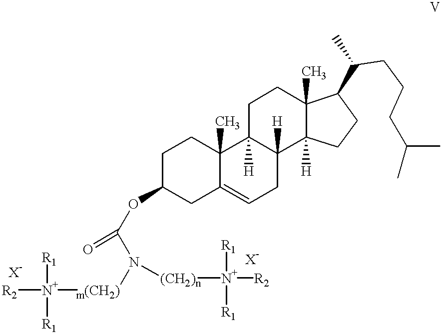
C1C(OC(=O)N([m(CH2)][N+]([R2])([R1])[R1])[(CH2)n][N+]([R1])([R1])[R2])CC2=CCC3([H])C([H])(C2(C)C1)CCC1(C)C3([H])CCC1C(CCCC(C)C)C.[X-]
